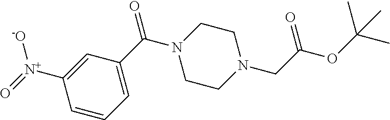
C1=CC=C(C(N2CCN(CC(OC(C)(C)C)=O)CC2)=O)C=C1[N+](=O)[-O]
